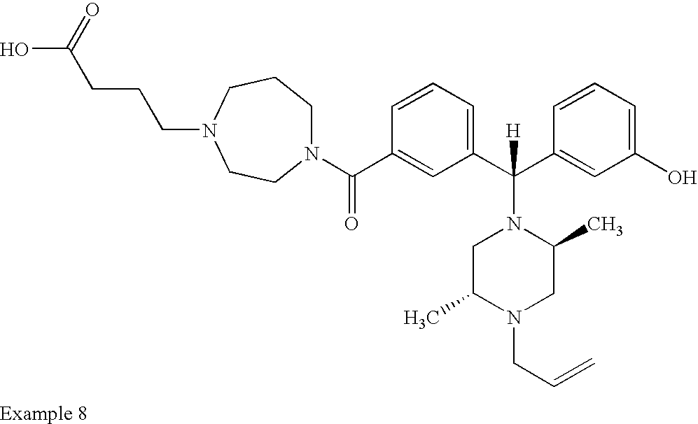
N1(C(C2=CC(C(C3=CC(O)=CC=C3)([H])N3CC(C)N(CC=C)CC3C)=CC=C2)=O)CCCN(CCCC(O)=O)CC1
